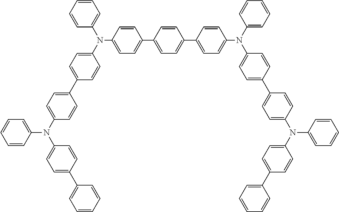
C1=CC=CC(N(C2=CC=C(C3=CC=C(N(C4=CC=CC=C4)C4=CC=C(C5=CC=CC=C5)C=C4)C=C3)C=C2)C2=CC=C(C3=CC=C(C4=CC=C(N(C5=CC=C(C6=CC=C(N(C7=CC=CC=C7)C7=CC=C(C8=CC=CC=C8)C=C7)C=C6)C=C5)C5=CC=CC=C5)C=C4)C=C3)C=C2)=C1
